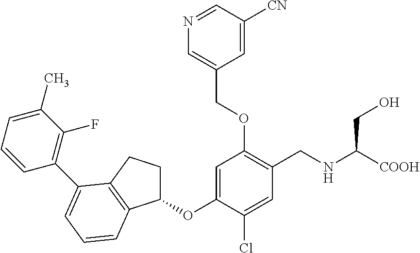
C1=C(OC2CCC3=C2C=CC=C3C2=C(F)C(C)=CC=C2)C(Cl)=CC(CNC([COOH])CO)=C1OCC1=CN=CC([CN])=C1
